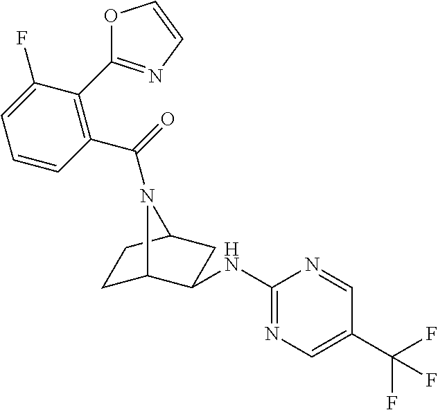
C1C2C(NC3=NC=C(C(F)(F)F)C=N3)CC(C1)N2C(=O)C1=C(C2=NC=CO2)C(F)=CC=C1
